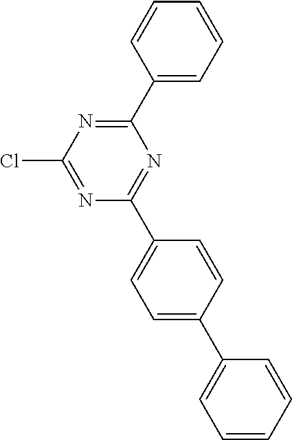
N1=C(C2=CC=CC=C2)N=C(C2=CC=C(C3=CC=CC=C3)C=C2)N=C1Cl
